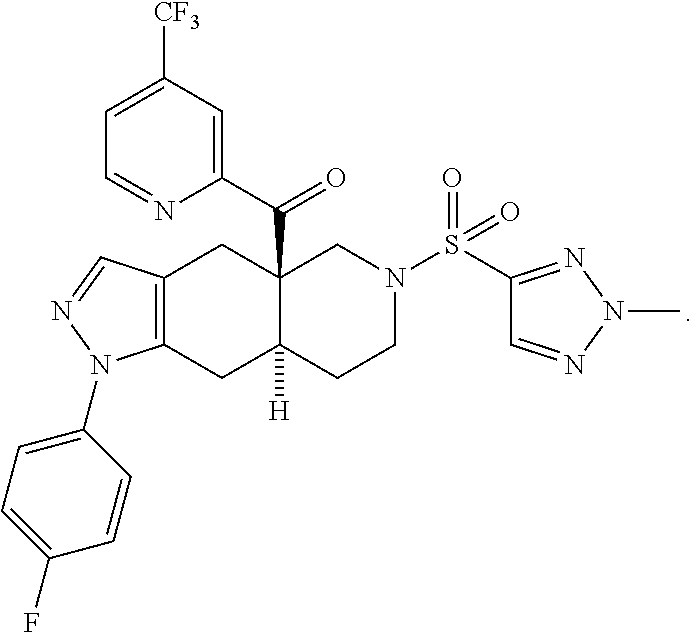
C1(N2C3=C(C=N2)CC2(C(C4=CC([CF3])=CC=N4)=O)C([H])(C3)CCN(S(C3=NN(C)N=C3)(=O)=O)C2)=CC=C(F)C=C1
